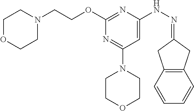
O(C1=NC(NN=C2CC3=C(C2)C=CC=C3)=CC(N2CCOCC2)=N1)CCN1CCOCC1
